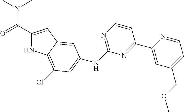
C1(C(=O)N(C)C)=CC2=CC(NC3=NC=CC(C4=CC(COC)=CC=N4)=N3)=CC(Cl)=C2N1
